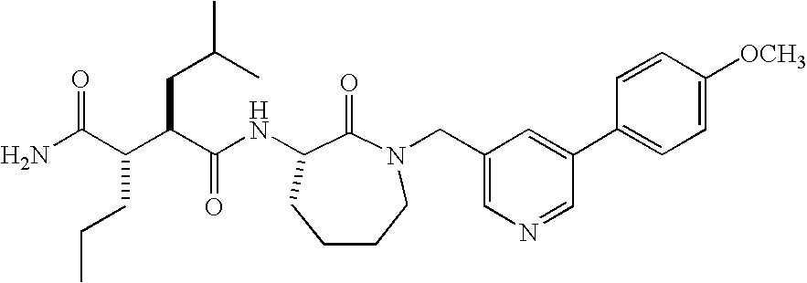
NC(C(C(CC(C)C)C(NC1C(=O)N(CC2=CN=CC(C3=CC=C([OCH3])C=C3)=C2)CCCC1)=O)CCC)=O
